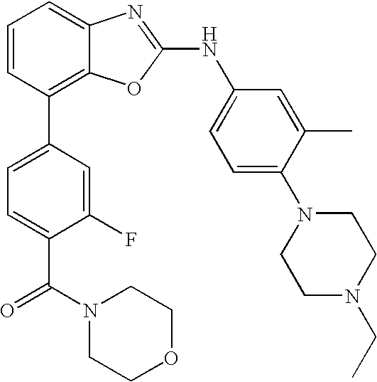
C1=CC(C2=CC=C(C(=O)N3CCOCC3)C(F)=C2)=C2C(=C1)N=C(NC1=CC=C(N3CCN(CC)CC3)C(C)=C1)O2
